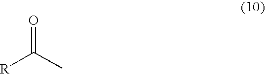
O=C(C)[R]
